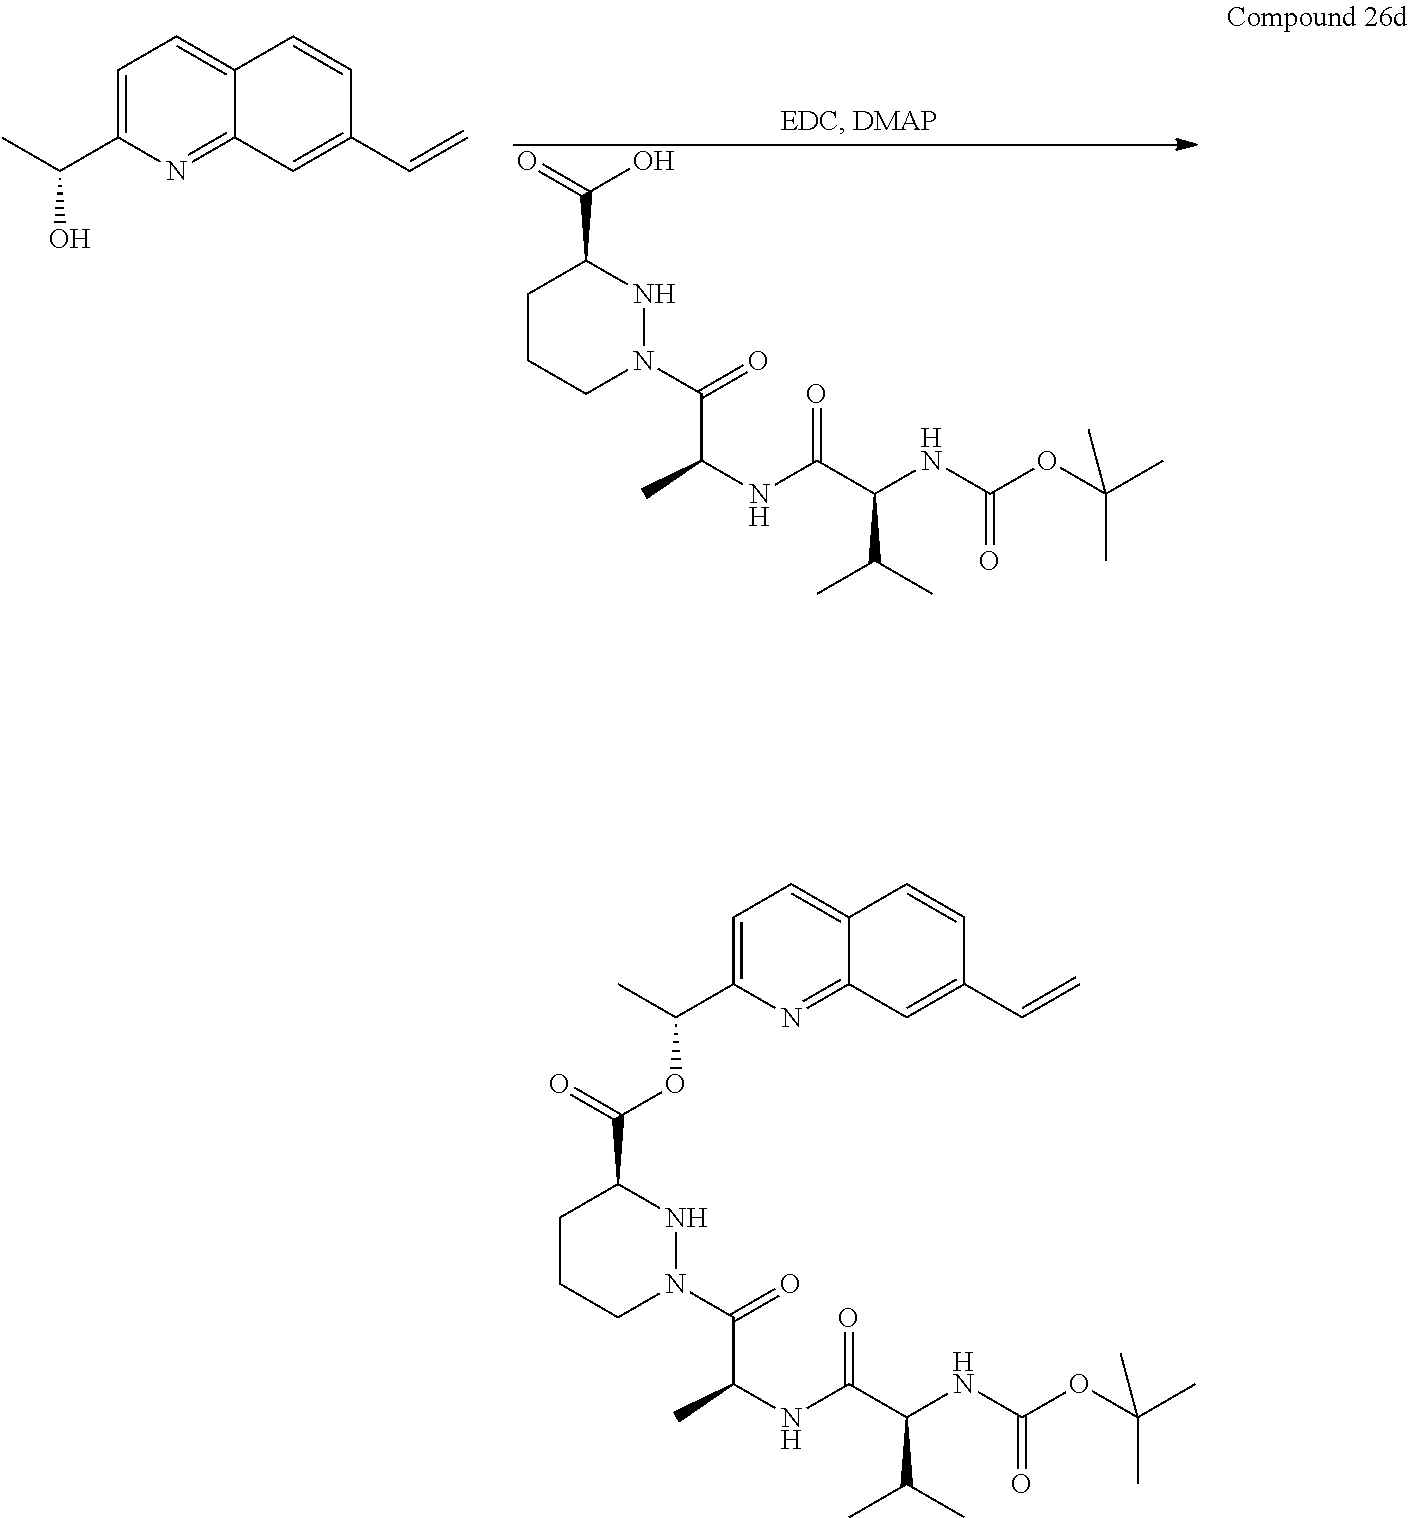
C1CCN(C(=O)C(NC(C(NC(OC(C)(C)C)=O)C(C)C)=O)C)NC1C(=O)O.C1=C(C(C)O)N=C2C(=C1)C=CC(C=C)=C2.C1CCN(C(=O)C(NC(C(NC(OC(C)(C)C)=O)C(C)C)=O)C)NC1C(=O)OC(C1=CC=C2C(=N1)C=C(C=C)C=C2)C
